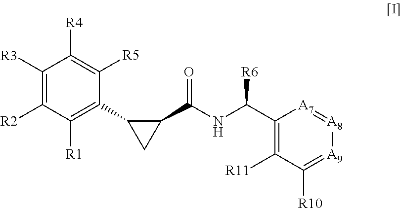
C1([R3])=C([R2])C([R1])=C(C2C(C(NC(C3=C([R11])C([R10])=[A9][A8]=[A7]3)[R6])=O)C2)C([R5])=C1[R4]
